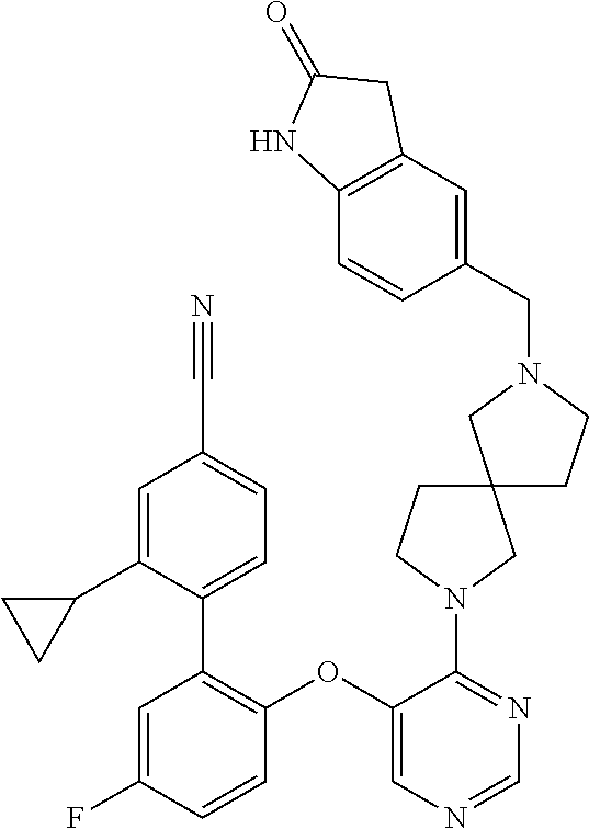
C1(OC2=C(C3=CC=C(C#N)C=C3C3CC3)C=C(F)C=C2)=CN=CN=C1N1CCC2(C1)CCN(CC1=CC3=C(C=C1)NC(=O)C3)C2
